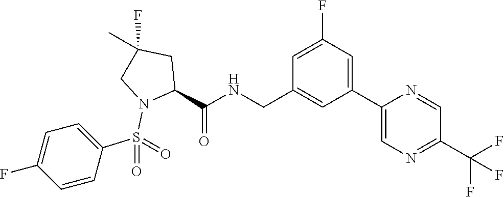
C1=C(F)C=C(C2=CN=C(C(F)(F)F)C=N2)C=C1CNC(C1N(S(C2=CC=C(F)C=C2)(=O)=O)CC(F)(C)C1)=O
